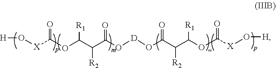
[H]O[X]C(OC(C(C(=O)O[D]OC(C(C([R1])OC([X]O[H])=O)[R2])=O)[R2])[R1])=O
